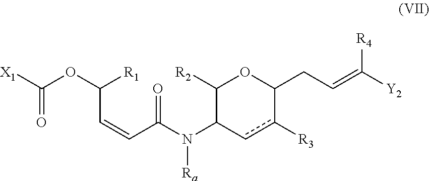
C(C=CC(=O)N(C1C([R2])OC(CC=C([R4])[Y2])c([R3])c1)[Ra])([R1])OC([X1])=O
